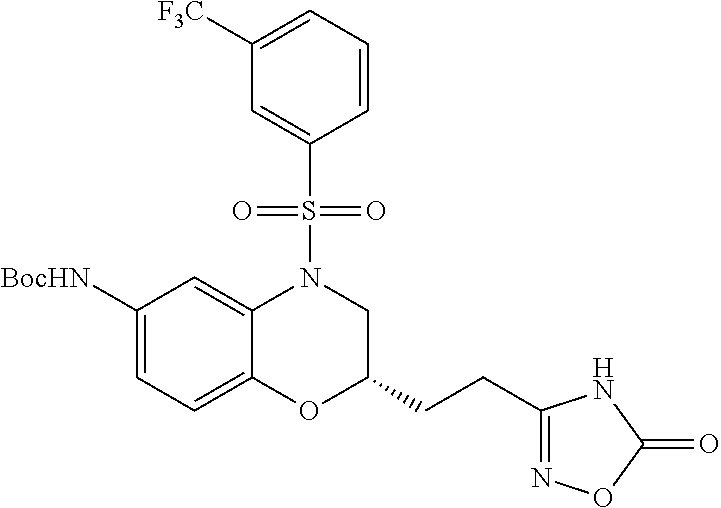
C1([F3C])=CC=CC(S(N2CC(CCC3=NOC(=O)N3)OC3=CC=C([BocHN])C=C23)(=O)=O)=C1
